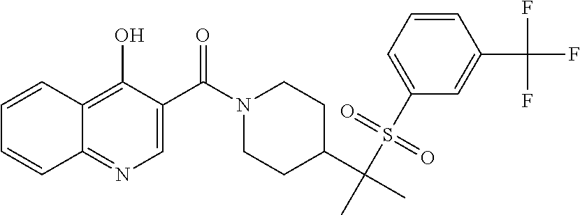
C1(C(=O)N2CCC(C(C)(S(=O)(=O)C3=CC=CC(C(F)(F)F)=C3)C)CC2)=CN=C2C(=C1O)C=CC=C2
